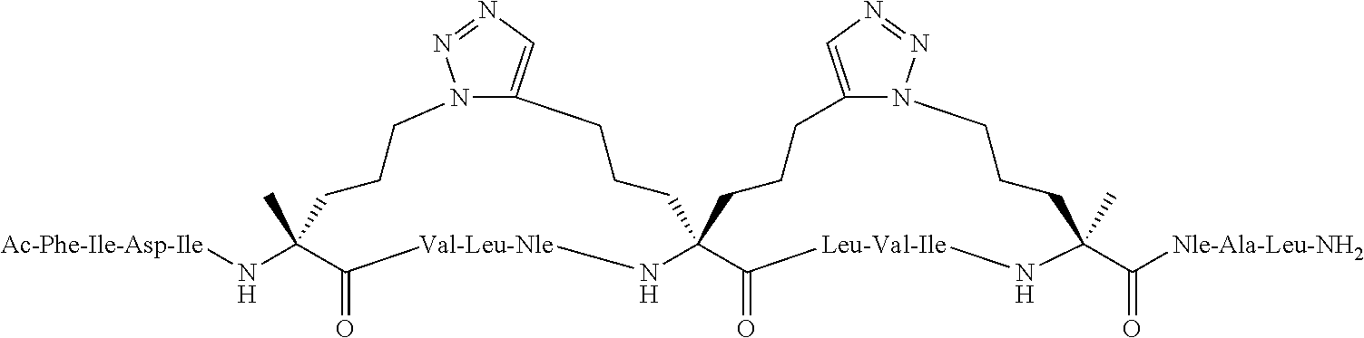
C1C(C)(N[Ac-Phe-Ile-Asp-Ile])C(=O)[Val-Leu-Nle]NC2(CCCC3=CN=NN3CC1)CCCC1=CN=NN1CCCC(C)(C(=O)[Nle-Ala-Leu-NH2])N[Leu-Val-Ile]C2=O
